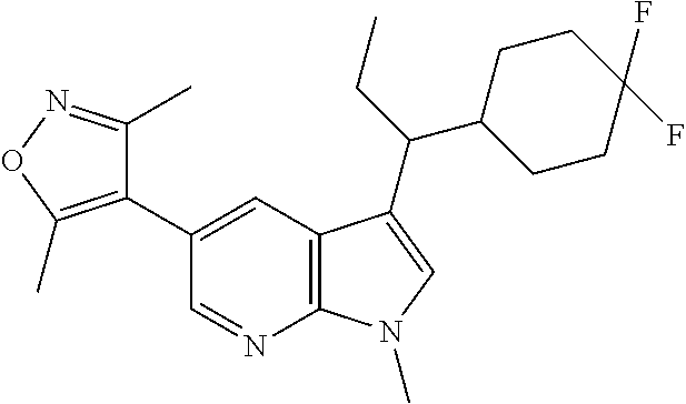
C1(C2=C(C)ON=C2C)=CC2=C(N=C1)N(C)C=C2C(C1CCC(F)(F)CC1)CC
